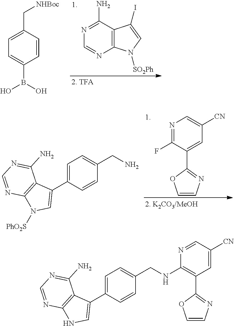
C12=C(C(N)=NC=N1)C(I)=CN2[SO2Ph].C1=CC(C[NHBoc])=CC=C1B(O)O.N1=C(F)C(C2=NC=CO2)=CC([CN])=C1.C1=CC(CN)=CC=C1C1=CN([PhO2S])C2=C1C(N)=NC=N2.N1=CC([CN])=CC(C2=NC=CO2)=C1NCC1=CC=C(C2=CNC3=C2C(N)=NC=N3)C=C1
